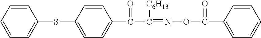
C1=CC=CC=C1SC1=CC=C(C(C(=NOC(C2=CC=CC=C2)=O)[C6H13])=O)C=C1
